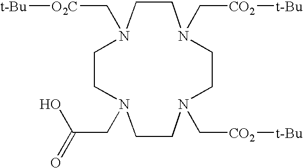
C1CN(CC(O)=O)CCN(C[CO2][t-Bu])CCN(C[CO2][t-Bu])CCN1C[O2C][t-Bu]
